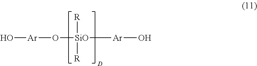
[Ar](O[SiO]([Ar]O)([R])[R])O
